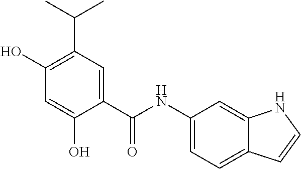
C1(O)=C(C(C)C)C=C(C(NC2=CC=C3C(=C2)NC=C3)=O)C(O)=C1
